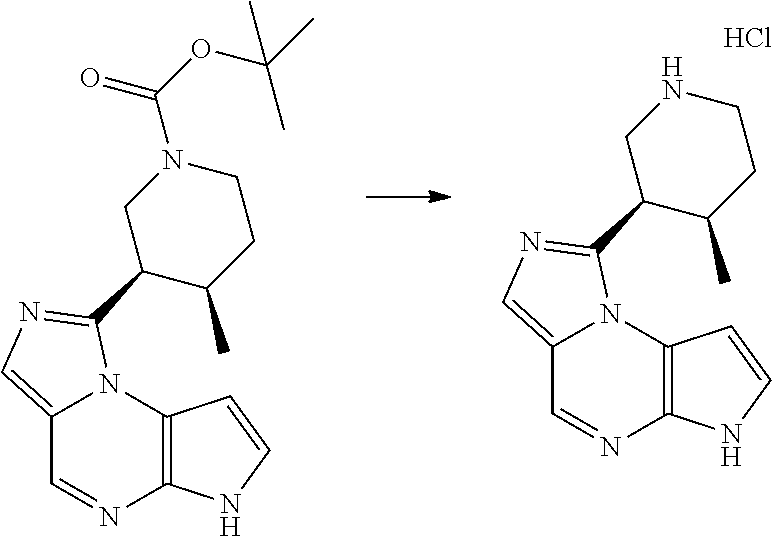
C12=CN=C(C3CNCCC3C)N1C1=C(N=C2)NC=C1.Cl.C12=CN=C(C3CN(C(OC(C)(C)C)=O)CCC3C)N1C1=C(N=C2)NC=C1
